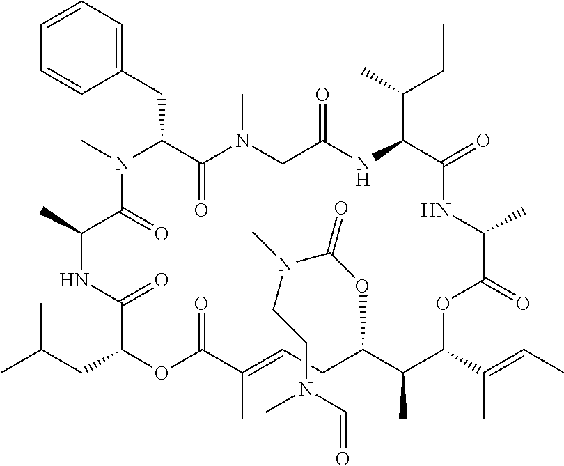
C1=CC=C(CC2C(=O)N(C)CC(=O)NC(C(C)CC)C(=O)NC(C)C(=O)OC(C(=CC)C)C(C)C(OC(=O)N(CCN(C)C=O)C)CC=C(C)C(=O)OC(CC(C)C)C(=O)NC(C)C(=O)N2C)C=C1
